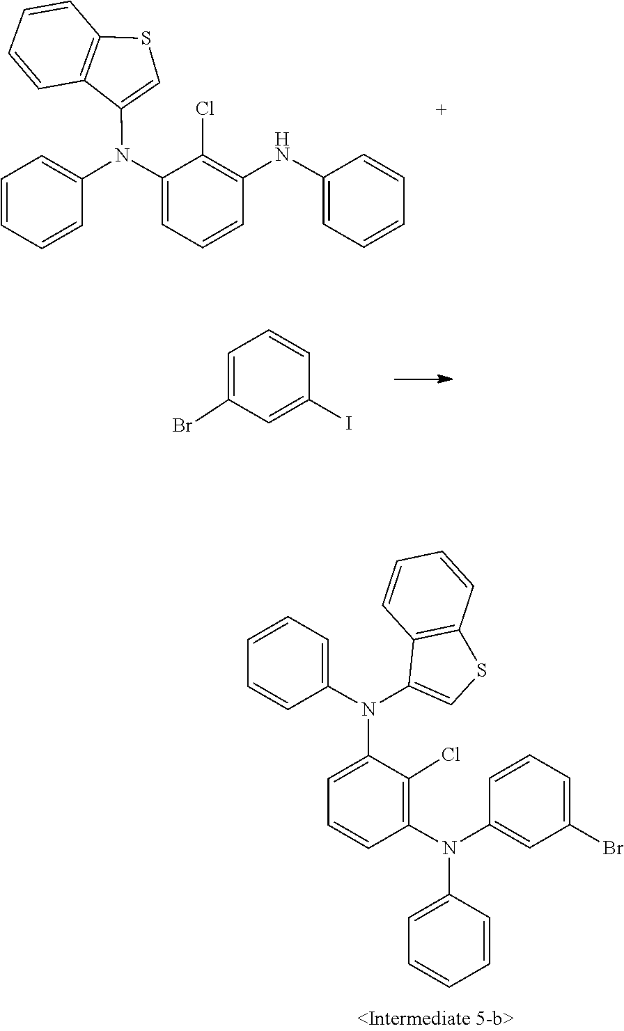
C12=C(C=CC=C1)SC=C2N(C1=CC=CC=C1)C1=CC=CC(NC2=CC=CC=C2)=C1Cl.C1=C(Br)C=C(I)C=C1.C1=C(N(C2=CC(Br)=CC=C2)C2=C(Cl)C(N(C3=CSC4=C3C=CC=C4)C3=CC=CC=C3)=CC=C2)C=CC=C1
